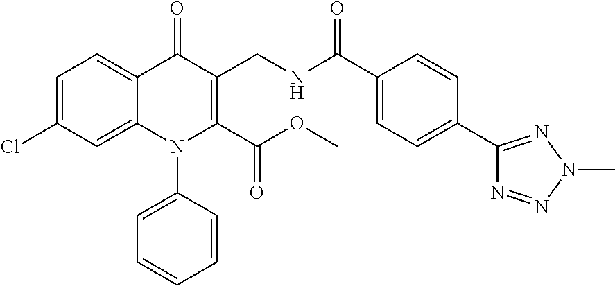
C1=C(Cl)C=C2C(=C1)C(=O)C(CNC(C1=CC=C(C3=NN(C)N=N3)C=C1)=O)=C(C(OC)=O)N2C1=CC=CC=C1
